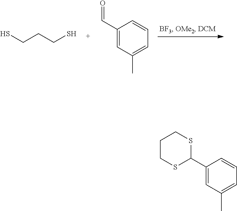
SCCCS.C1(C=O)=CC(C)=CC=C1.C1(C2SCCCS2)=CC(C)=CC=C1
